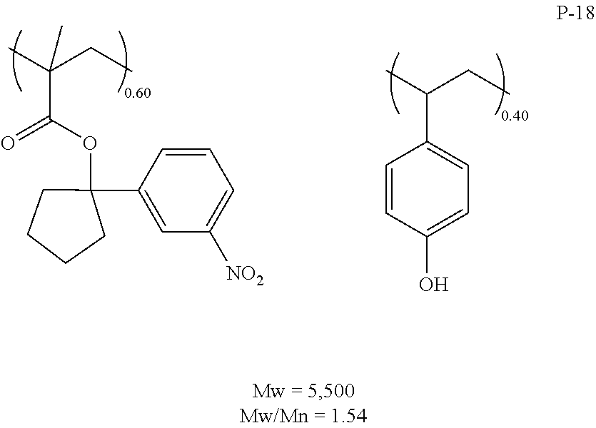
C1=CC(O)=CC=C1C(C)CC.O(C(C(C)(C)CC)=O)C1(C2=CC([NO2])=CC=C2)CCCC1
